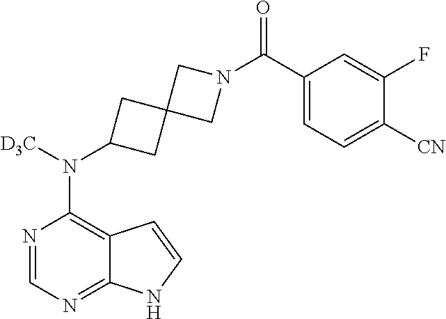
N1=CN=C2C(=C1N([D3C])C1CC3(C1)CN(C(C1=CC=C([CN])C(F)=C1)=O)C3)C=CN2
